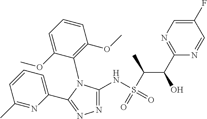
N1=C(NS(=O)(C(C(O)C2=NC=C(F)C=N2)C)=O)N(C2=C(OC)C=CC=C2OC)C(C2=CC=CC(C)=N2)=N1
